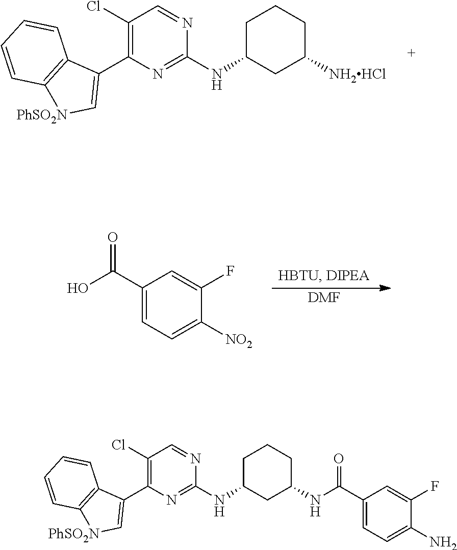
C1(Cl)=C(C2=C[PhSO2N]C3=C2C=CC=C3)N=C(NC2CCCC([NH2HCl])C2)N=C1.[DMF].C(C1=CC=C([NO2])C(F)=C1)(=O)O.C1(Cl)=C(C2=C[PhSO2N]C3=C2C=CC=C3)N=C(NC2CCCC(NC(C3=CC=C(N)C(F)=C3)=O)C2)N=C1
